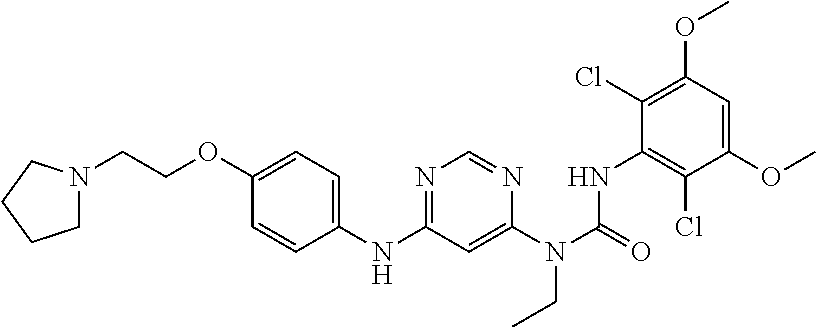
C1(NC2=NC=NC(N(C(=O)NC3=C(Cl)C(OC)=CC(OC)=C3Cl)CC)=C2)=CC=C(OCCN2CCCC2)C=C1
